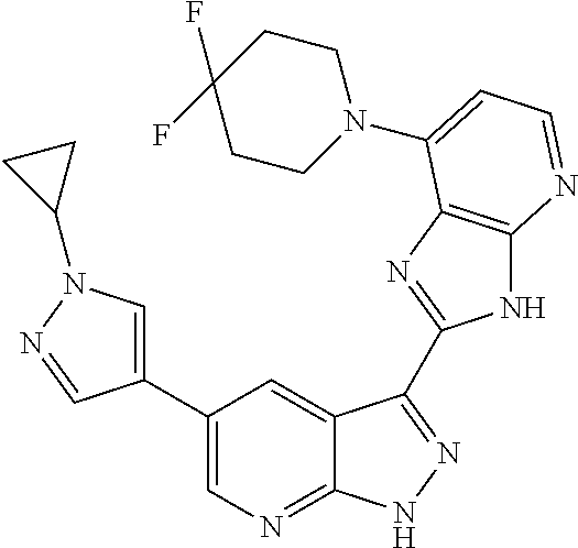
C1(C2=CN(C3CC3)N=C2)=CN=C2C(=C1)C(C1=NC3=C(N1)N=CC=C3N1CCC(F)(F)CC1)=NN2
